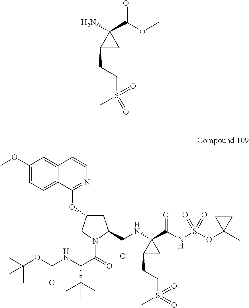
C1(C(OC)=O)(N)C(CCS(=O)(C)=O)C1.C12=CC=C(OC)C=C1C=CN=C2OC1CC(C(NC2(C(NS(OC3(C)CC3)(=O)=O)=O)C(CCS(=O)(=O)C)C2)=O)N(C(=O)C(NC(OC(C)(C)C)=O)C(C)(C)C)C1
